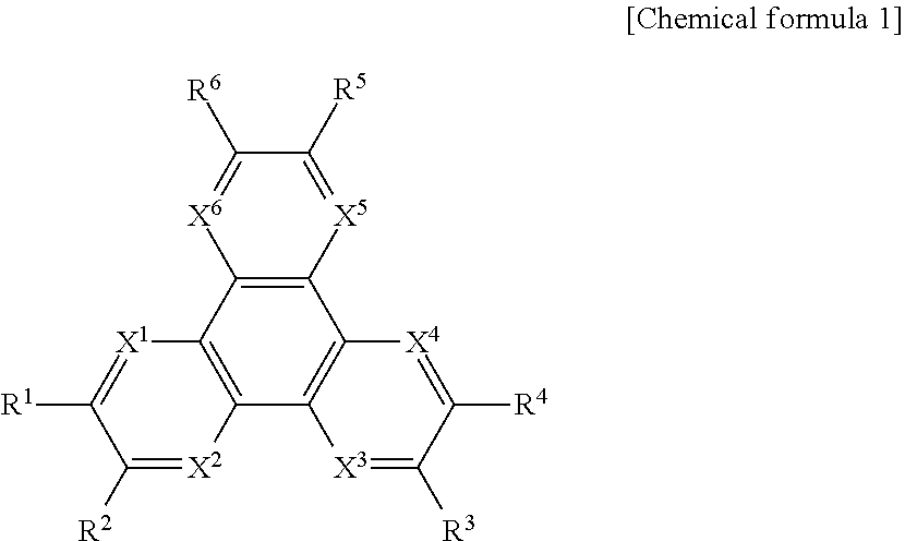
C12=C(C3=C(C4=C1[X4]=C([R4])C([R3])=[X3]4)[X2]=C([R2])C([R1])=[X1]3)[X6]=C([R6])C([R5])=[X5]2
